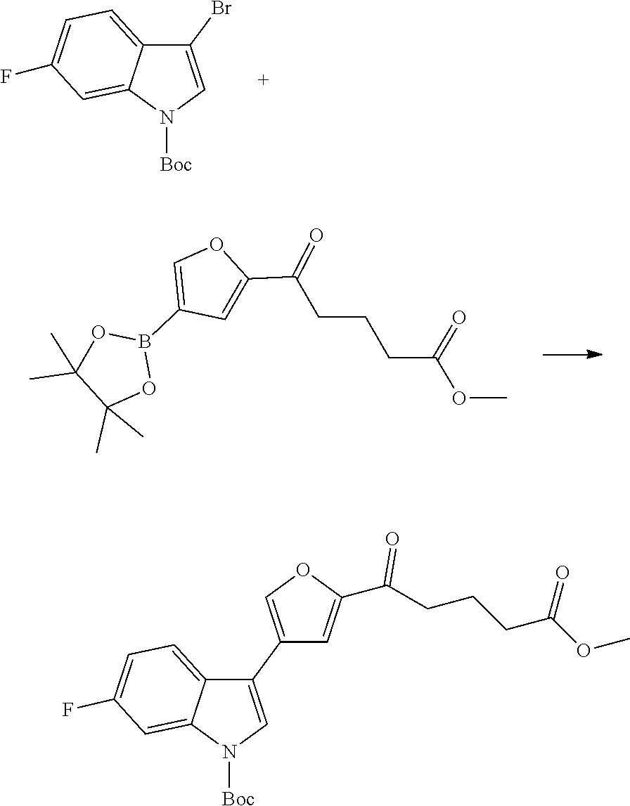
C1=C(F)C=C2C(=C1)C(Br)=CN2[Boc].C1(B2OC(C)(C)C(C)(C)O2)=COC(C(=O)CCCC(OC)=O)=C1.N1([Boc])C2=CC(F)=CC=C2C(C2=COC(C(CCCC(OC)=O)=O)=C2)=C1
